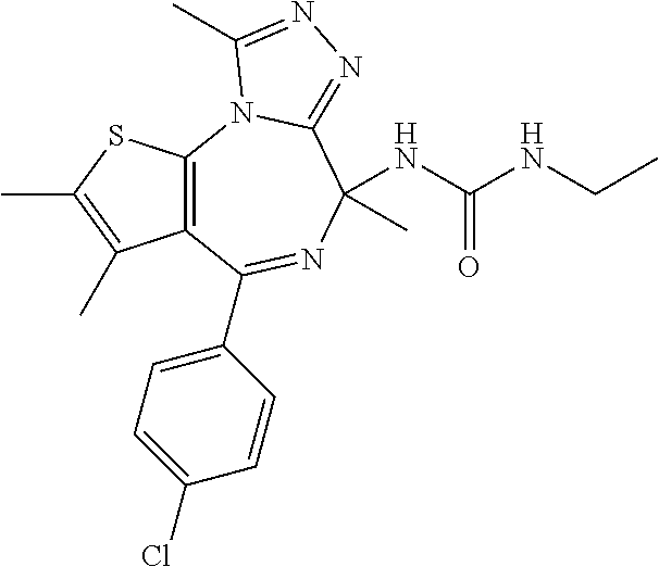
C12=C(N3C(=NN=C3C)C(C)(NC(NCC)=O)N=C1C1=CC=C(Cl)C=C1)SC(C)=C2C
